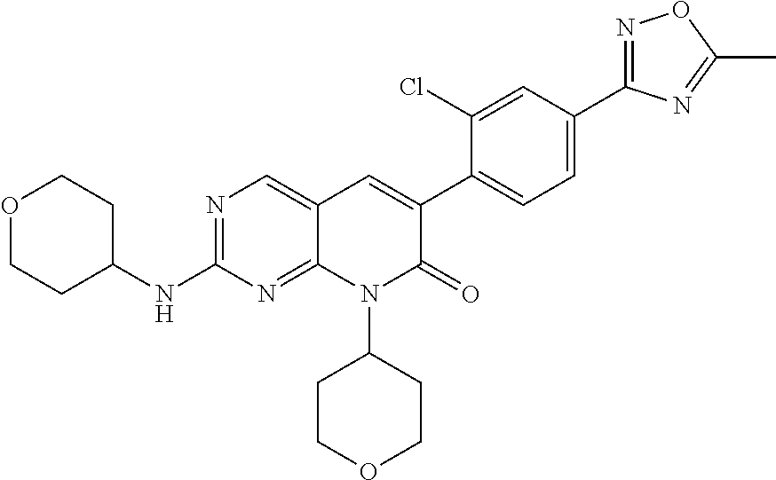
N1=C(C2=CC=C(C3=CC4=CN=C(NC5CCOCC5)N=C4N(C4CCOCC4)C3=O)C(Cl)=C2)N=C(C)O1
